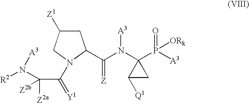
C1C([Z1])CN(C(=[Y1])C([Z2a])(N([R2])[A3])[Z2b])C1C(=[Z])N(C1(P(=O)([A3])[ORk])C([Q1])C1)[A3]
